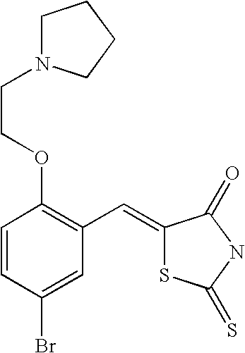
C(COC1=C(C=C2SC(=S)NC2=O)C=C(Br)C=C1)N1CCCC1
